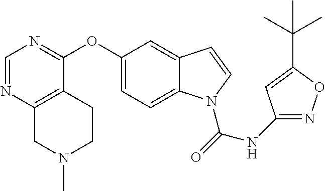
C1(OC2=NC=NC3=C2CCN(C)C3)=CC=C2C(=C1)C=CN2C(=O)NC1=NOC(C(C)(C)C)=C1
